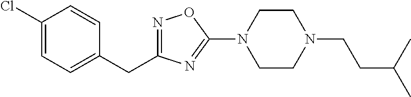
N1=C(CC2=CC=C(Cl)C=C2)N=C(N2CCN(CCC(C)C)CC2)O1
